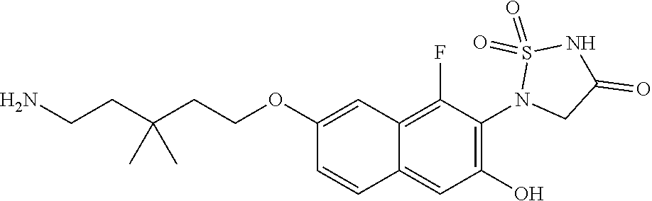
C1(OCCC(CCN)(C)C)=CC2=C(F)C(N3CC(=O)NS3(=O)=O)=C(O)C=C2C=C1
